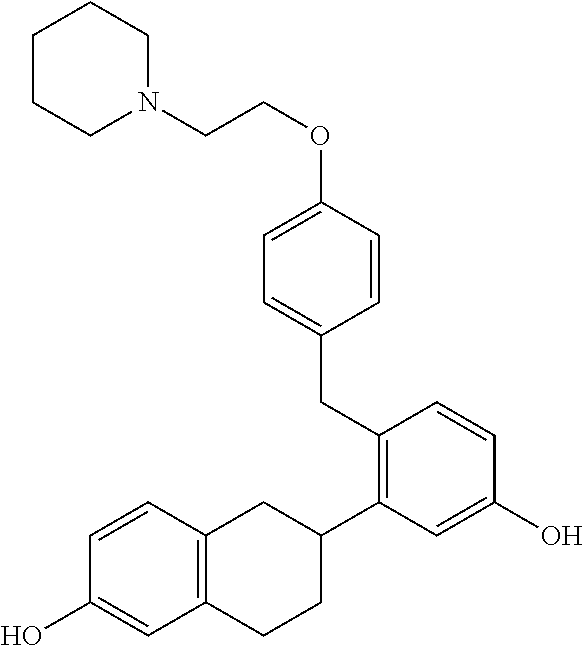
C1CCN(CCOC2=CC=C(CC3=C(C4CC5=C(CC4)C=C(O)C=C5)C=C(O)C=C3)C=C2)CC1
